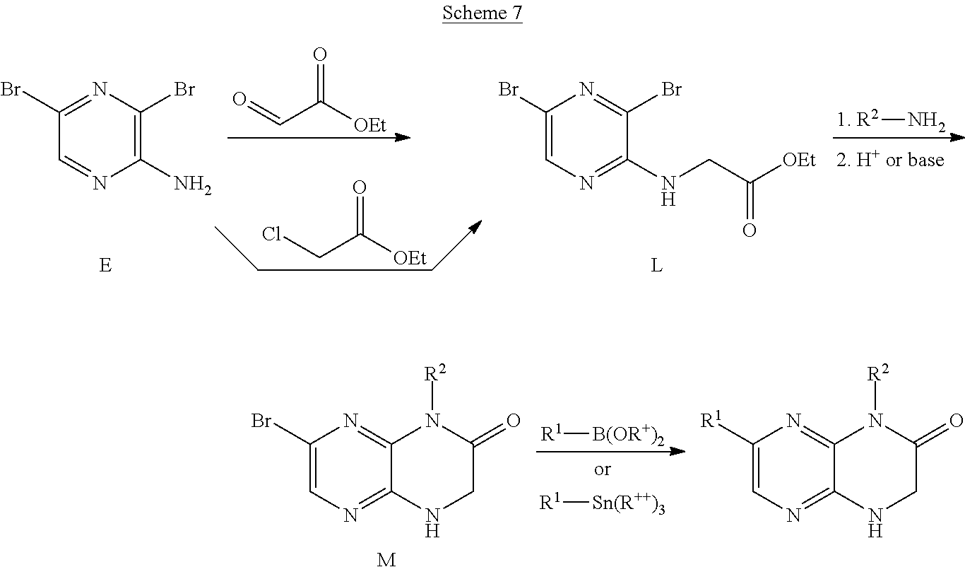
ClCC([OEt])=O.O=CC([OEt])=O.C1(N)=C(Br)N=C(Br)C=N1.C1=C(Br)N=C(Br)C(NCC([OEt])=O)=N1.[1. R2]N.C1(Br)=CN=C2C(=N1)N([R2])C(=O)CN2.[M].[R1][Sn(R++)3].[R1][B(OR+)2].C1([R1])=CN=C2C(=N1)N([R2])C(=O)CN2
